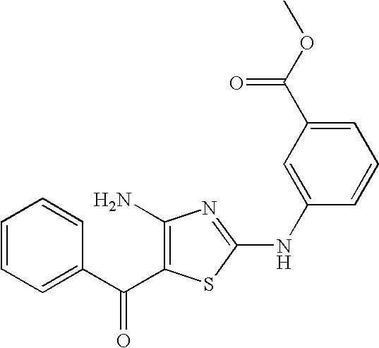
C1=CC=C(C(=O)C2=C(N)N=C(NC3=CC(C(OC)=O)=CC=C3)S2)C=C1
